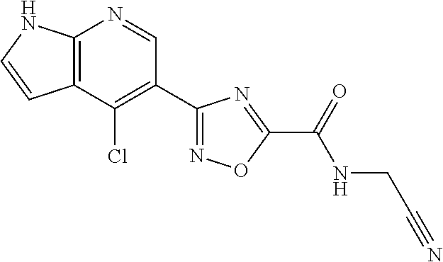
C12=C(C(Cl)=C(C3=NOC(C(=O)NCC#N)=N3)C=N1)C=CN2
